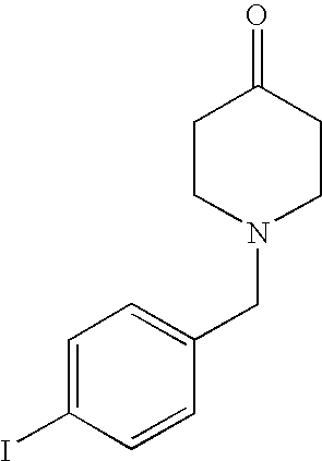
C1CN(CC2=CC=C(I)C=C2)CCC1=O
